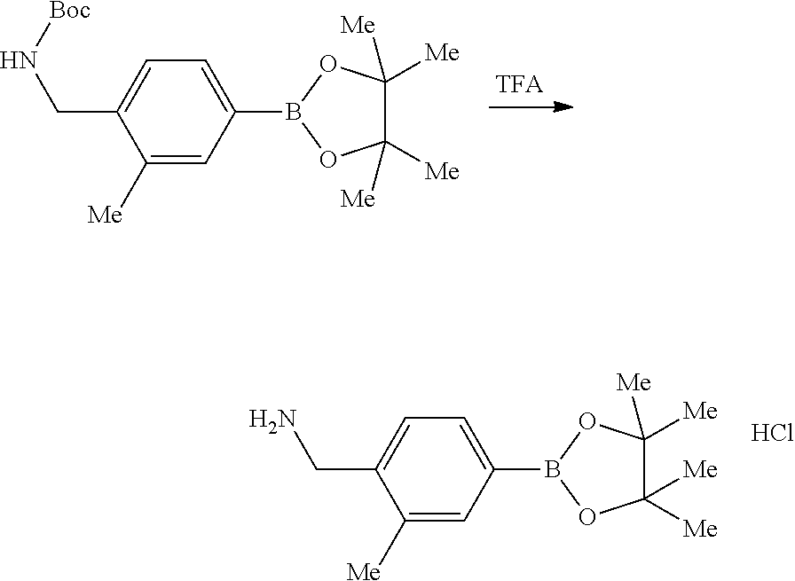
C1([Me])=CC(B2OC([Me])([Me])C([Me])([Me])O2)=CC=C1CN[Boc].C1([Me])=CC(B2OC([Me])([Me])C([Me])([Me])O2)=CC=C1CN.Cl
